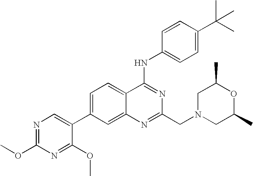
N1=C(OC)N=C(OC)C(C2=CC=C3C(=C2)N=C(CN2CC(C)OC(C)C2)N=C3NC2=CC=C(C(C)(C)C)C=C2)=C1
